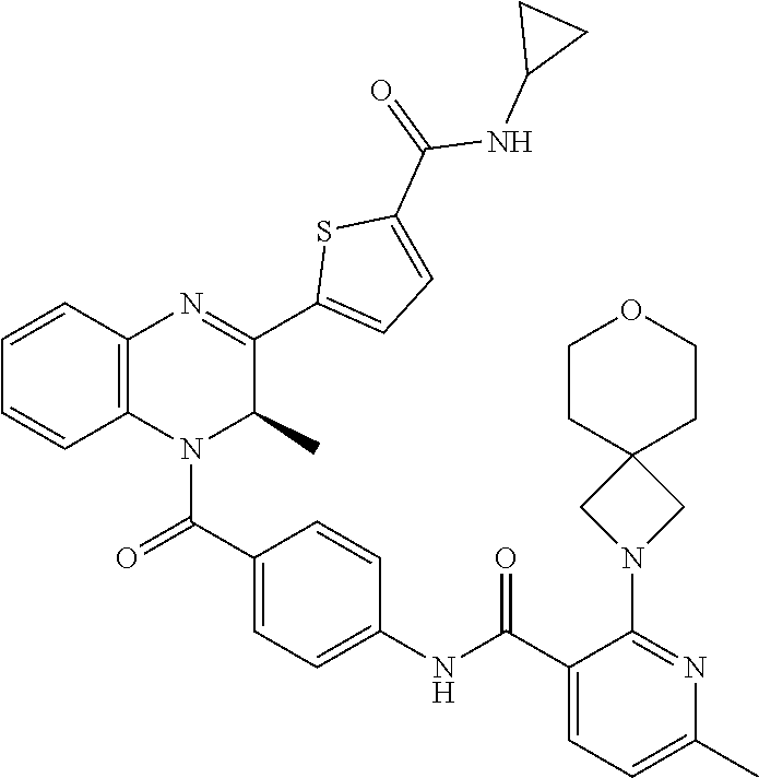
C1=C(C(NC2=CC=C(C(=O)N3C4=C(C=CC=C4)N=C(C4=CC=C(C(=O)NC5CC5)S4)C3C)C=C2)=O)C(N2CC3(C2)CCOCC3)=NC(C)=C1
